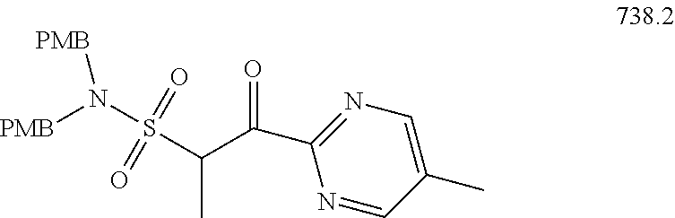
C(C)(S(N([PMB])[PMB])(=O)=O)C(C1=NC=C(C)C=N1)=O
